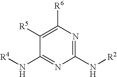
C1(N[R2])=NC([R6])=C([R5])C(N[R4])=N1
